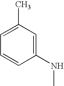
C1(NC)=CC(C)=CC=C1
